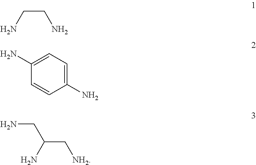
C(CN)N.C1(N)=CC=C(N)C=C1.NCC(N)C[NH2]
